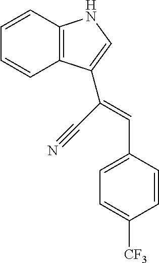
C1=CC2=C(C=C1)C(C(=CC1=CC=C([CF3])C=C1)C#N)=CN2
